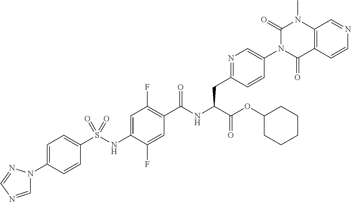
C1=C(N2C=NC=N2)C=CC(S(NC2=CC(F)=C(C(NC(C(OC3CCCCC3)=O)CC3=NC=C(N4C(=O)C5=C(N(C)C4=O)C=NC=C5)C=C3)=O)C=C2F)(=O)=O)=C1
